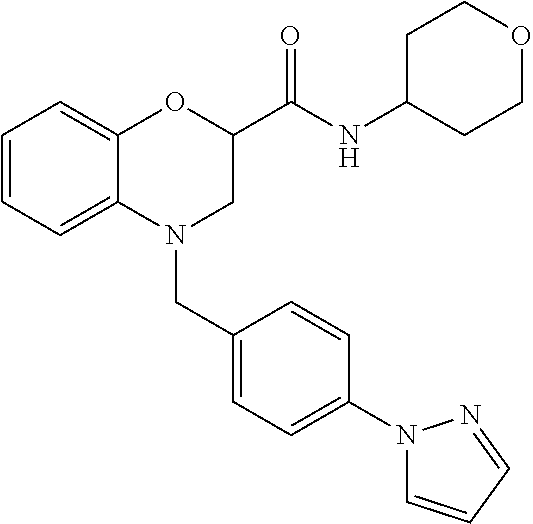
C1=CC=C2C(=C1)OC(C(NC1CCOCC1)=O)CN2CC1=CC=C(N2C=CC=N2)C=C1
